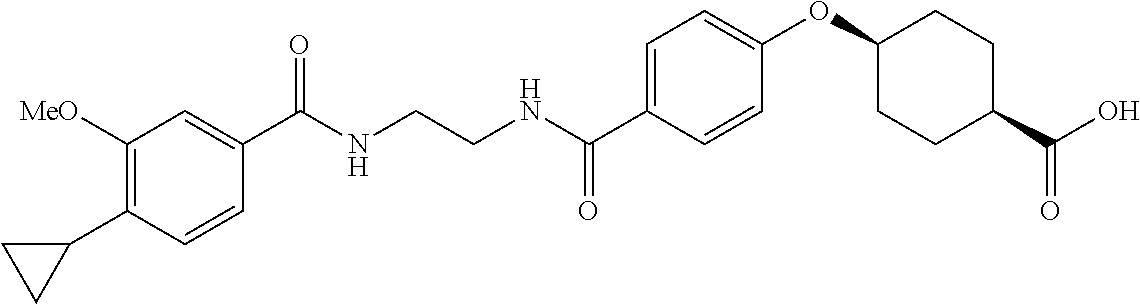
C1(C(NCCNC(C2=CC=C(OC3CCC(C(O)=O)CC3)C=C2)=O)=O)=CC([MeO])=C(C2CC2)C=C1
